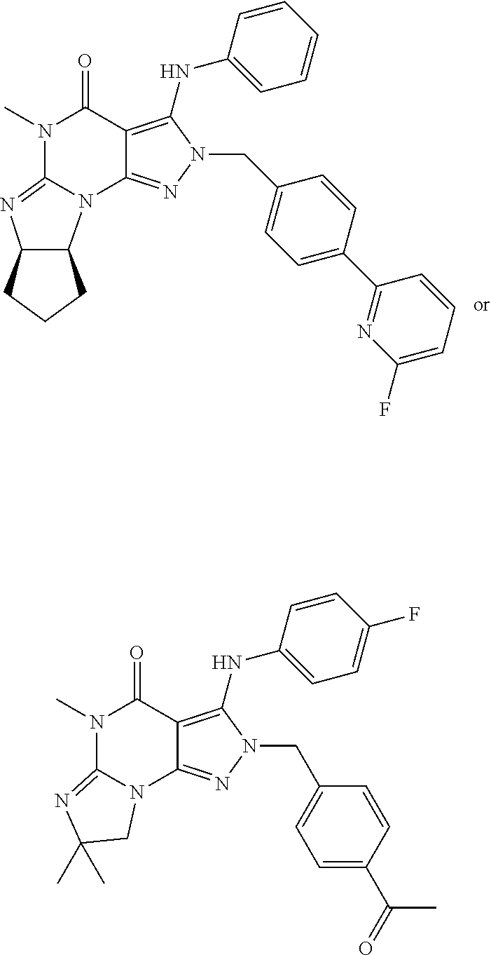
C12=NN(CC3=CC=C(C4=NC(F)=CC=C4)C=C3)C(NC3=CC=CC=C3)=C1C(=O)N(C)C1=NC3C(N21)CCC3.C12=NN(CC3=CC=C(C(=O)C)C=C3)C(NC3=CC=C(F)C=C3)=C1C(=O)N(C)C1=NC(C)(C)CN21
